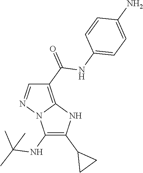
C1(C(=O)NC2=CC=C(N)C=C2)=C2N(N=C1)C(NC(C)(C)C)=C(C1CC1)N2
